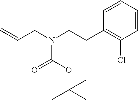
C1=CC=CC(Cl)=C1CCN(C(=O)OC(C)(C)C)CC=C
